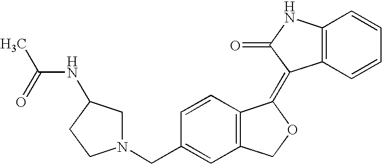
C1=CC(CN2CC(NC(C)=O)CC2)=CC2=C1C(=C1C3=C(C=CC=C3)NC1=O)OC2
